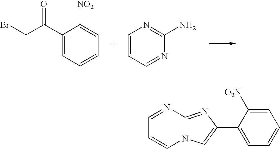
BrCC(C1=CC=CC=C1[NO2])=O.C1=CC=NC(N)=N1.C1=NC2=NC(C3=CC=CC=C3[O2N])=CN2C=C1
